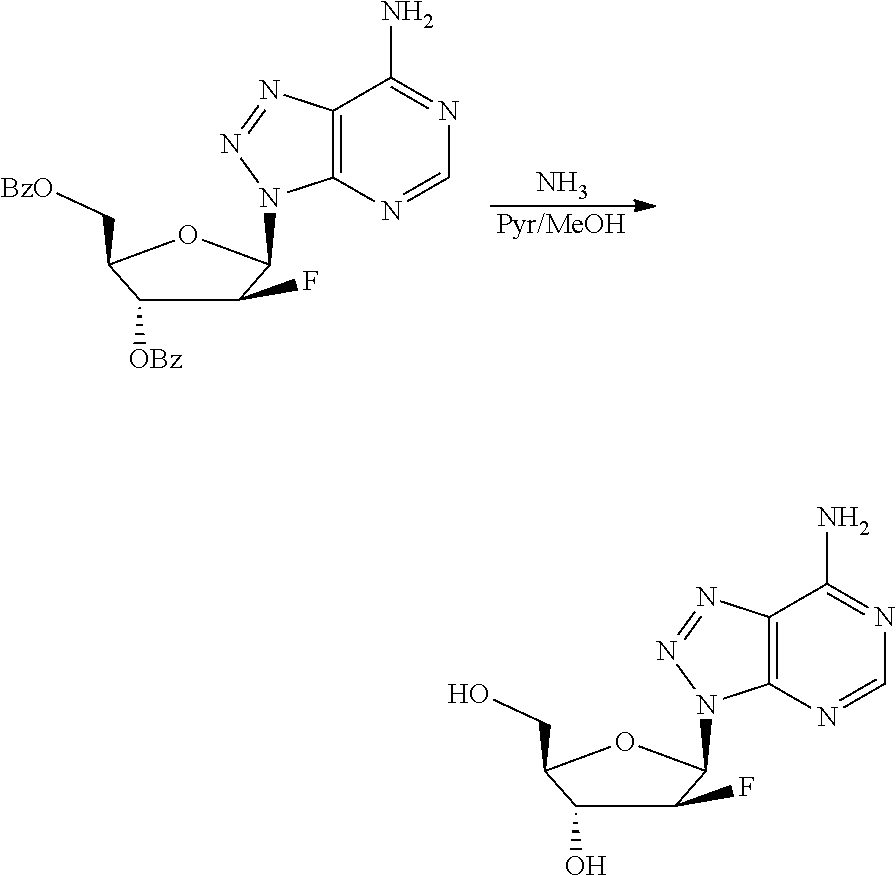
[Pyr/MeOH].N.C1=NC2=C(N=NN2C2OC(C[BzO])C([OBz])C2F)C(N)=N1.C1=NC2=C(N=NN2C2OC(CO)C(O)C2F)C(N)=N1
